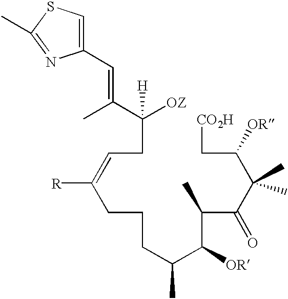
C(CC=C(CCCC(C(C(C(C(C(C[CO2H])[OR])(C)C)=O)C)[OR])C)[R])([OZ])([H])C(C)=CC1=CSC(C)=N1
